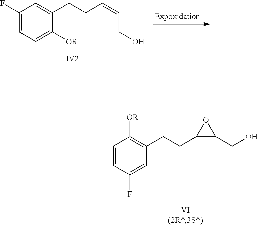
C1(F)=CC=C([OR])C(CCC=CCO)=C1.[IV2].C1=CC(F)=CC(CCC2C(CO)O2)=C1[OR]
